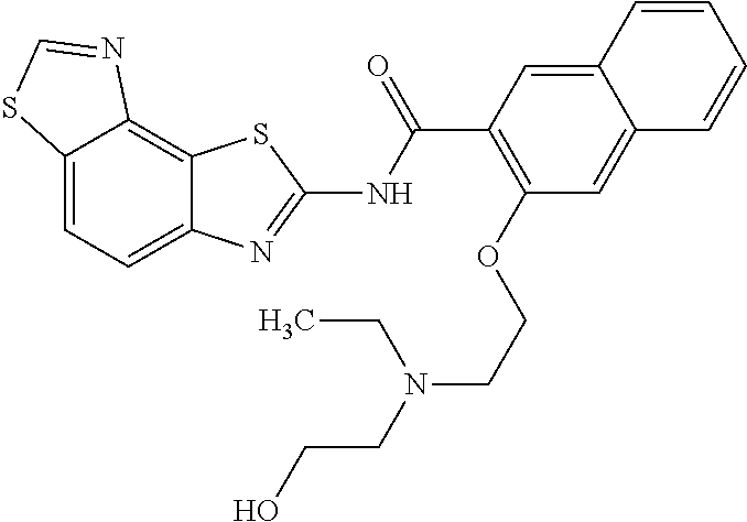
C12=CC=C3C(=C1N=CS2)SC(NC(C1=C(OCCN(CC)CCO)C=C2C(=C1)C=CC=C2)=O)=N3
